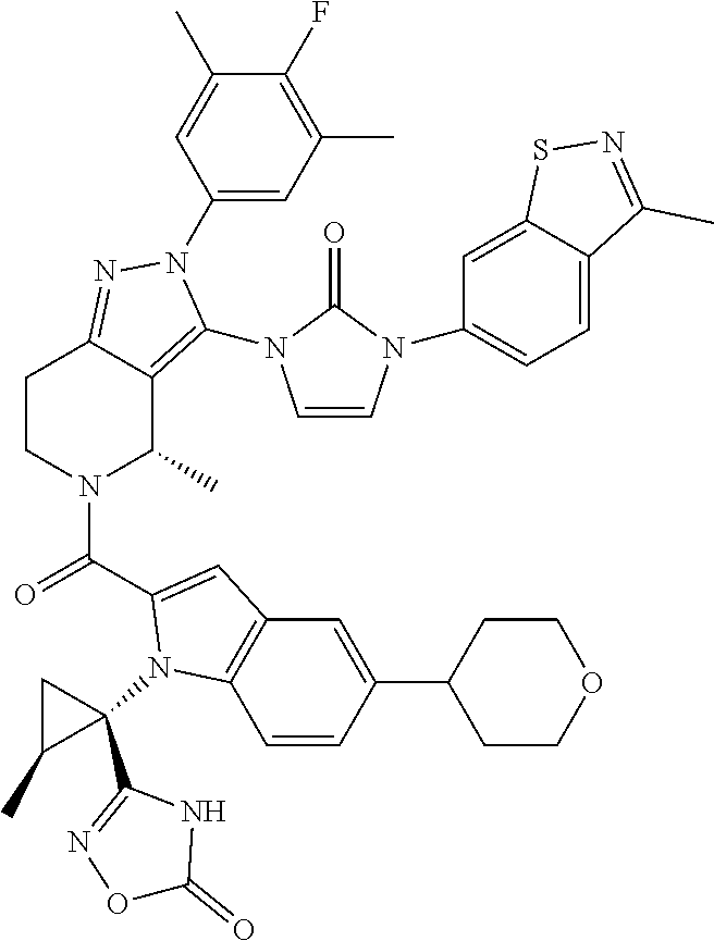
C1(F)=C(C)C=C(N2C(N3C=CN(C4=CC=C5C(=C4)SN=C5C)C3=O)=C3C(C)N(C(=O)C4=CC5=C(C=CC(C6CCOCC6)=C5)N4C4(C5=NOC(=O)N5)CC4C)CCC3=N2)C=C1C
